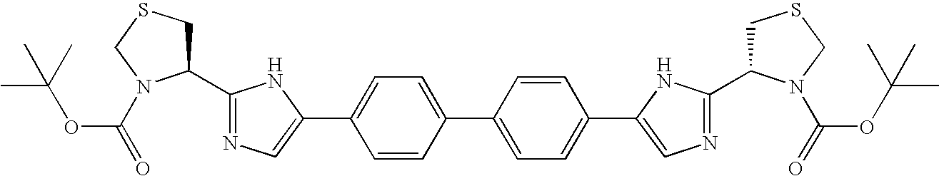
C1(C2CSCN2C(=O)OC(C)(C)C)=NC=C(C2=CC=C(C3=CC=C(C4=CN=C(C5CSCN5C(=O)OC(C)(C)C)N4)C=C3)C=C2)N1
